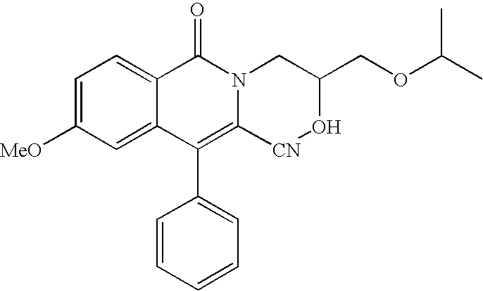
C1=C([MeO])C=C2C(=C1)C(=O)N1C(=C2C2=CC=CC=C2)[CN]OC(COC(C)C)C1
